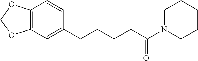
C12=C(C=C(CCCCC(=O)N3CCCCC3)C=C1)OCO2
